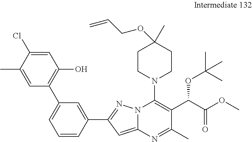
CC1=CC(C2=CC=CC(C3=NN4C(=C3)N=C(C)C(C(C(OC)=O)OC(C)(C)C)=C4N3CCC(C)(OCC=C)CC3)=C2)=C(O)C=C1Cl
